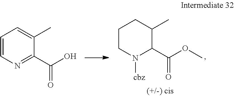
C1CN([cbz])C(C(OC)=O)C(C)C1.C1=CN=C(C(O)=O)C(C)=C1
